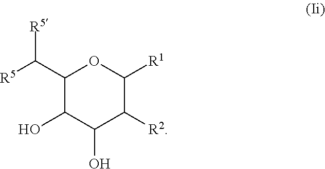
C1(C([R5])[R5])C(O)C(O)C([R2])C([R1])O1
